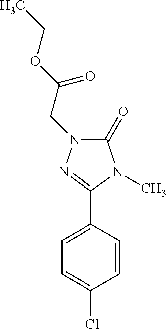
C1(C2=NN(CC(OCC)=O)C(=O)N2C)=CC=C(Cl)C=C1
